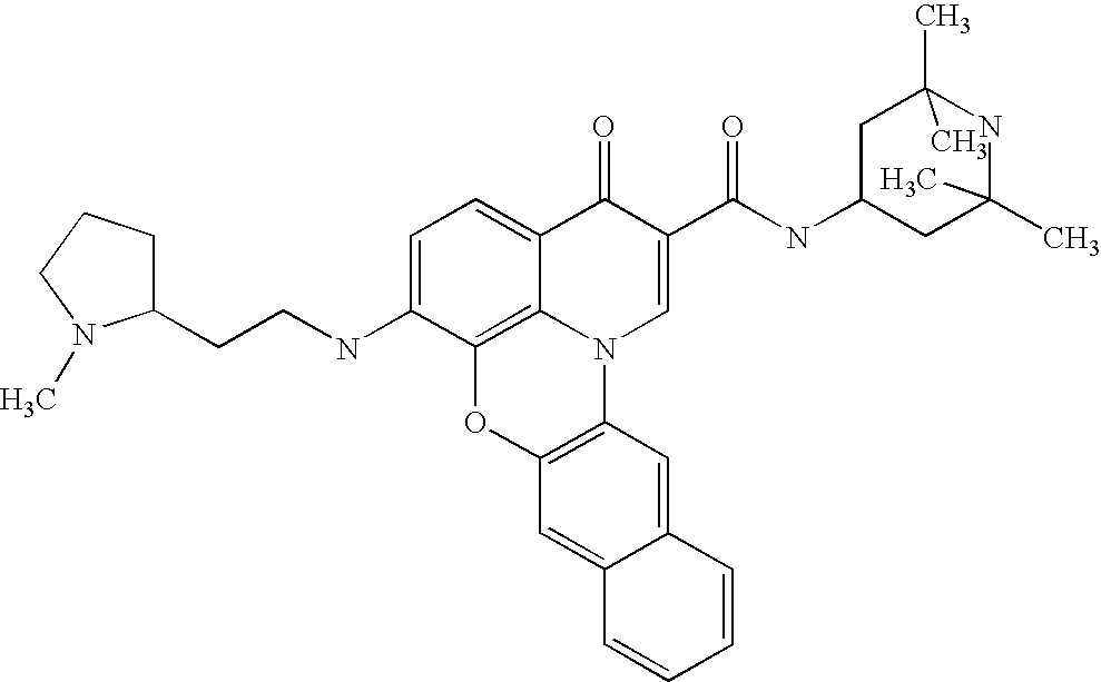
C1=C(NCCC2CCCN2C)C2=C3C(=C1)C(=O)C(C(=O)NC1CC(C)(C)NC(C)(C)C1)=CN3C1=C(O2)C=C2C(=C1)C=CC=C2
